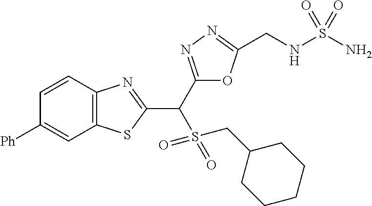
C12=C(C=CC([Ph])=C1)N=C(C(C1=NN=C(CNS(N)(=O)=O)O1)S(=O)(=O)CC1CCCCC1)S2
